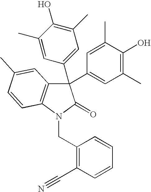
C1=C(C)C(O)=C(C)C=C1C1(C2=CC(C)=C(O)C(C)=C2)C2=C(N(CC3=C(C#N)C=CC=C3)C1=O)C=CC(C)=C2
